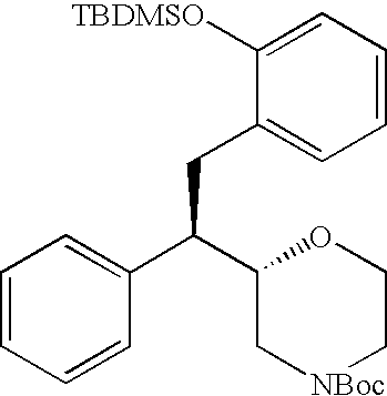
C1(CC(C2=CC=CC=C2)C2C[NBoc]CCO2)=CC=CC=C1[TBDMSO]
